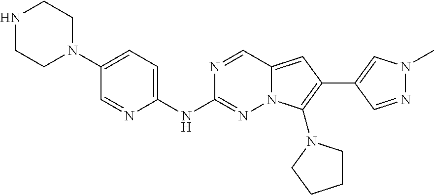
N1CCN(C2=CC=C(NC3=NN4C(=CC(C5=CN(C)N=C5)=C4N4CCCC4)C=N3)N=C2)CC1
